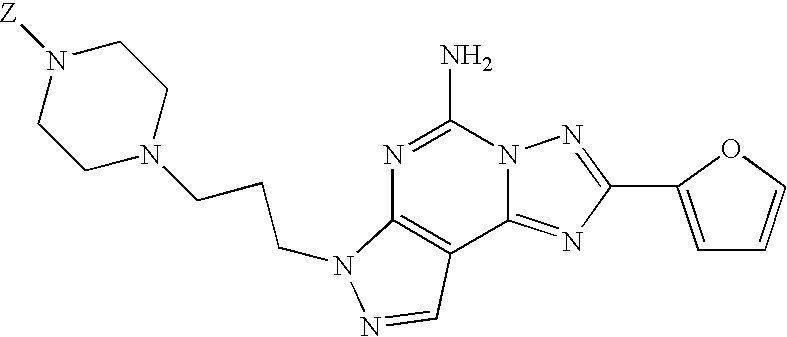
C1(N)=NC2=C(C3=NC(C4=CC=CO4)=NN13)C=NN2CCCN1CCN([Z])CC1
